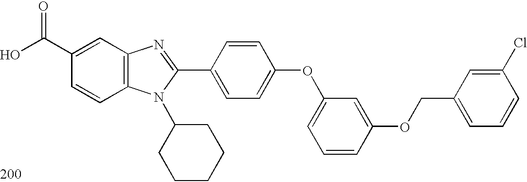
OC(C1=CC2=C(C=C1)N(C1CCCCC1)C(C1=CC=C(OC3=CC=CC(OCC4=CC=CC(Cl)=C4)=C3)C=C1)=N2)=O
